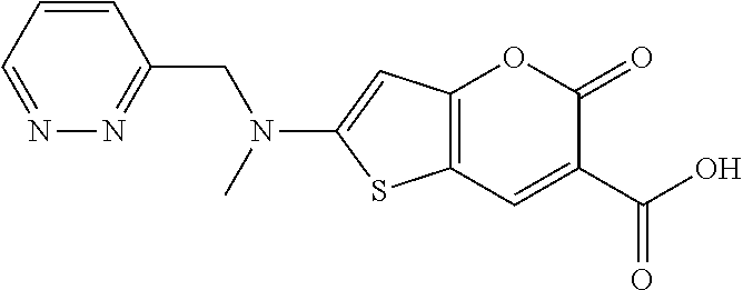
C12=C(C=C(C(O)=O)C(=O)O1)SC(N(C)CC1=NN=CC=C1)=C2
